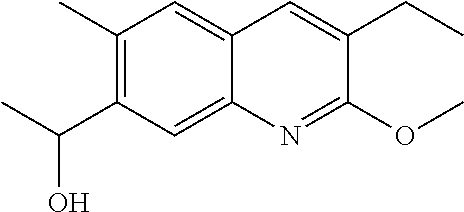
C1(C)=C(C(C)O)C=C2C(=C1)C=C(CC)C(OC)=N2
